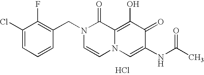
C1(Cl)=CC=CC(CN2C=CN3C(=C(O)C(=O)C(NC(C)=O)=C3)C2=O)=C1F.Cl
